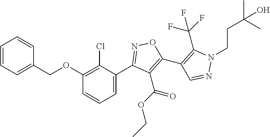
C1(C2=NOC(C3=C(C(F)(F)F)N(CCC(C)(C)O)N=C3)=C2C(OCC)=O)=CC=CC(OCC2=CC=CC=C2)=C1Cl
